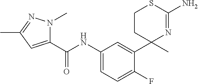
C1(NC(C2=CC(C)=NN2C)=O)=CC=C(F)C(C2(C)N=C(N)SCC2)=C1
